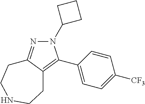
N1(C2CCC2)N=C2C(=C1C1=CC=C([CF3])C=C1)CCNCC2
